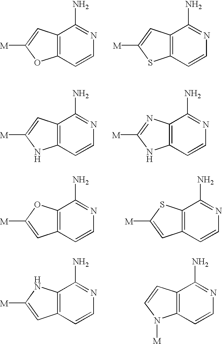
C12=C(C=CN=C1N)OC([M])=C2.C12=C(C=CN=C1N)SC([M])=C2.C12=C(C=CN=C1N)NC([M])=C2.C12=C(C=CN=C1N)NC([M])=N2.C12=C(C=CN=C1N)C=C([M])O2.C12=C(C=CN=C1N)C=C([M])S2.C12=C(C=CN=C1N)C=C([M])N2.C12=C(C=CN=C1N)N([M])C=C2
